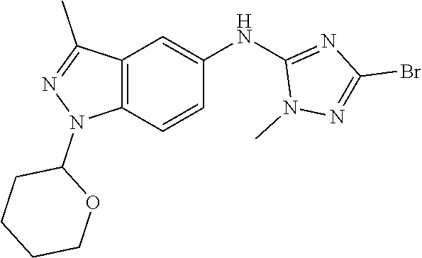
C12=C(C=CC(NC3=NC(Br)=NN3C)=C1)N(C1CCCCO1)N=C2C
